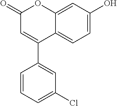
C12=CC(O)=CC=C1C(C1=CC(Cl)=CC=C1)=CC(=O)O2
